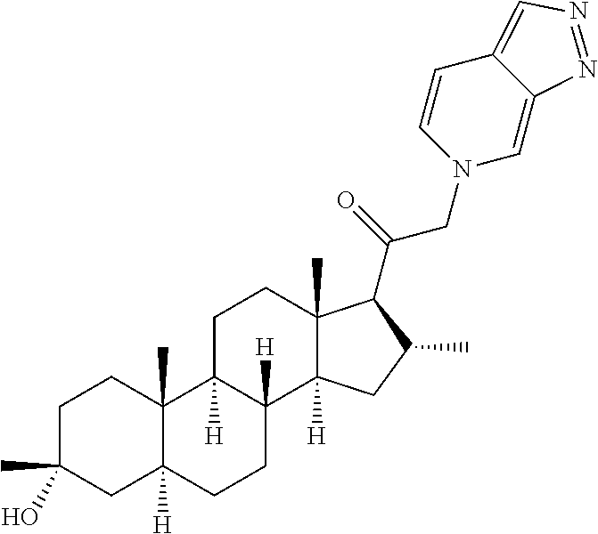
C1C(C)(O)CC2([H])C(C)(C1)C1([H])C([H])(CC2)C2([H])C(C)(CC1)C(C(=O)CN1C=C3C(=CN=N3)C=C1)C(C)C2
